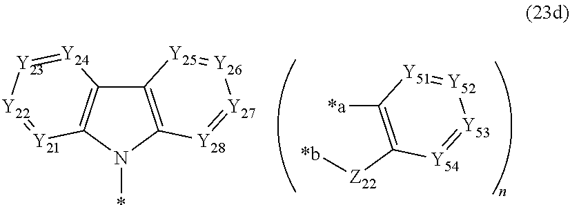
C1([*a])=C([Z22][*b])[Y54]=[Y53][Y52]=[Y51]1.C12=C(N(*)C3=C1[Y24]=[Y23][Y22]=[Y21]3)[Y28]=[Y27][Y26]=[Y25]2
